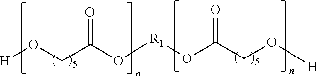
O=C(CO[H])O[R1]OC(=O)CO[H]
